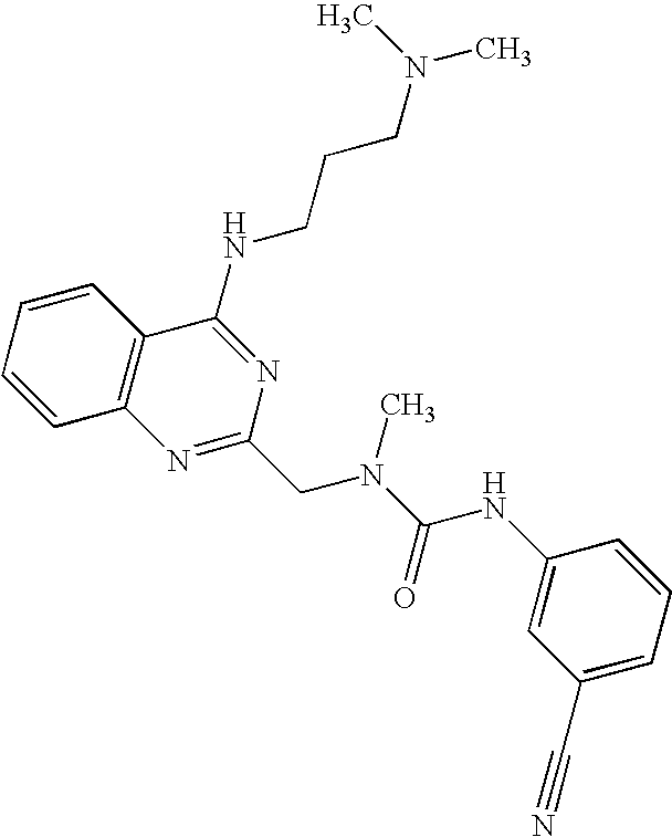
C1=CC2=C(C=C1)C(NCCCN(C)C)=NC(CN(C(=O)NC1=CC(C#N)=CC=C1)C)=N2
